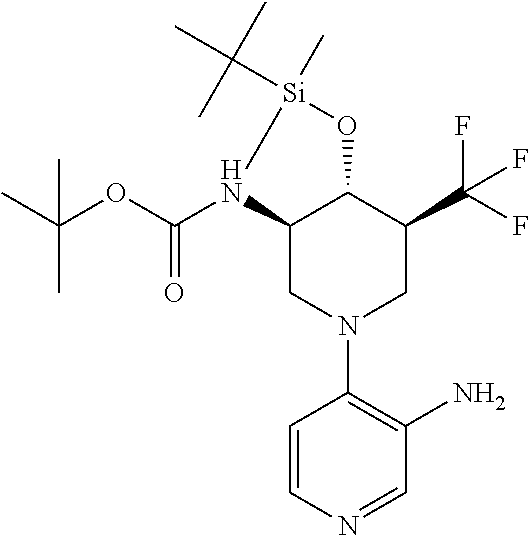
C12CN(C3=C(N)C=NC=C3)CC(C(F)(F)F)C1O[Si](C(C)(C)C)(C)N2C(OC(C)(C)C)=O
